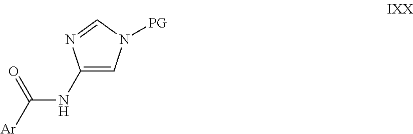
C1(NC([Ar])=O)=CN([PG])C=N1
